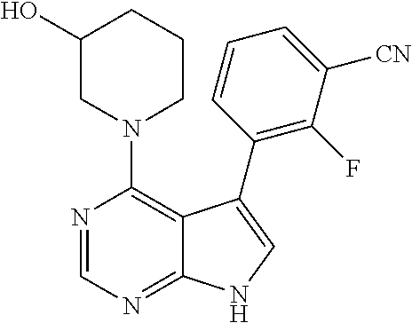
N1(C2=C3C(=NC=N2)NC=C3C2=C(F)C([CN])=CC=C2)CCCC(O)C1
